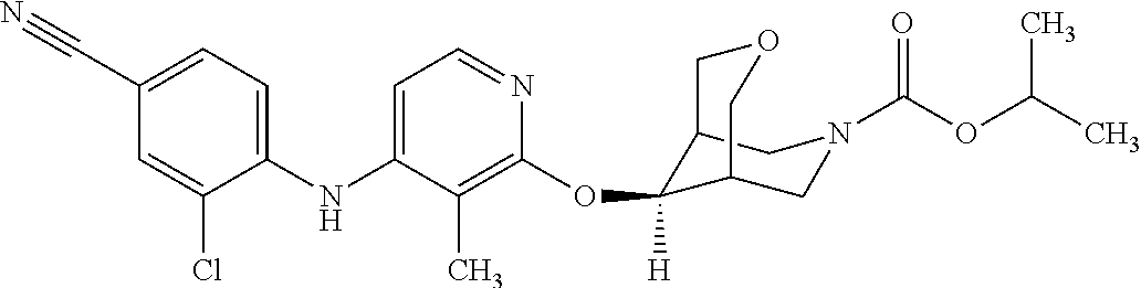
C1(NC2=CC=NC(OC3([H])C4CN(C(OC(C)C)=O)CC3COC4)=C2C)=CC=C(C#N)C=C1Cl
